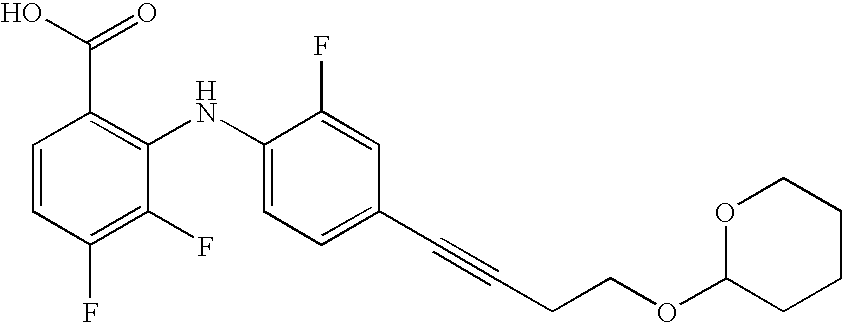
C1(NC2=C(C(=O)O)C=CC(F)=C2F)=CC=C(C#CCCOC2CCCCO2)C=C1F
